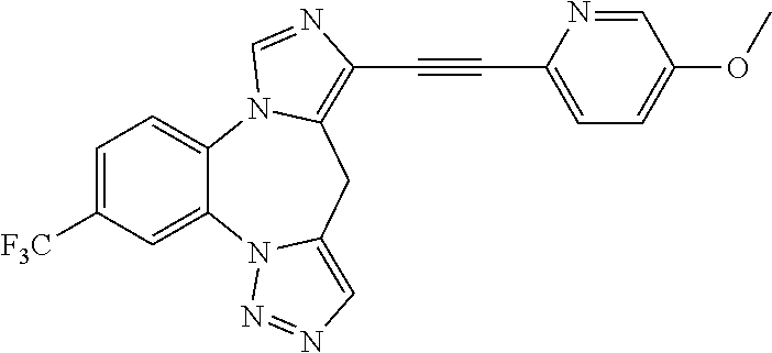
C1=C([F3C])C=C2C(=C1)N1C(=C(C#CC3=CC=C(OC)C=N3)N=C1)CC1=CN=NN21
